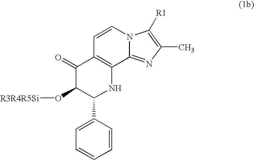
C1(=O)C(O[R3R4R5Si])C(C2=CC=CC=C2)NC2=C1C=CN1C2=NC(C)=C1[R1]
